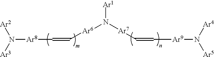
[Ar1]N([Ar6]C=C[Ar8]N([Ar2])[Ar3])[Ar7]C=C[Ar9]N([Ar5])[Ar4]
